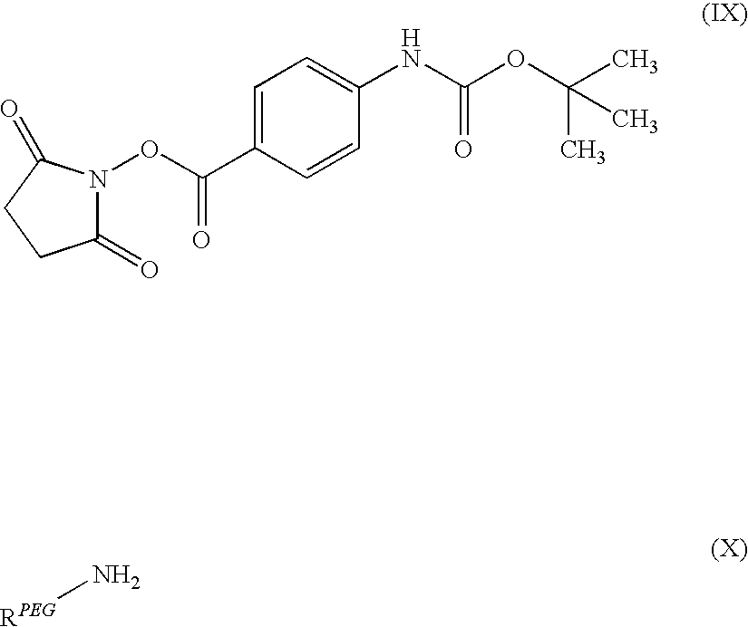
C1(=O)N(OC(C2=CC=C(NC(OC(C)(C)C)=O)C=C2)=O)C(=O)CC1.[RPEG]N
